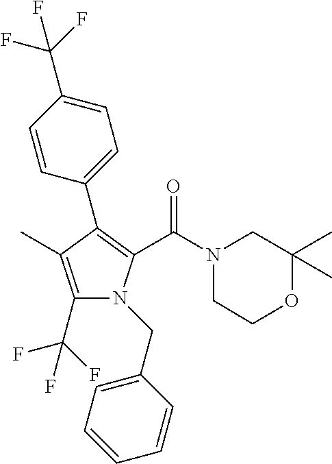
C1(C2=C(C(N3CC(C)(C)OCC3)=O)N(CC3=CC=CC=C3)C(C(F)(F)F)=C2C)=CC=C(C(F)(F)F)C=C1
